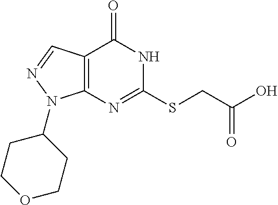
S(C1=NC2=C(C(=O)N1)C=NN2C1CCOCC1)CC(O)=O
